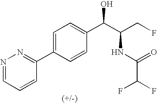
C1(C2=CC=C(C(C(CF)NC(C(F)F)=O)O)C=C2)=NN=CC=C1
